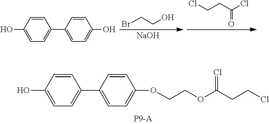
C(CC(Cl)=O)Cl.BrCCO.[NaOH].C1=CC(O)=CC=C1C1=CC=C(O)C=C1.C1=CC(O)=CC=C1C1=CC=C(OCCOC(CCCl)=Cl)C=C1
